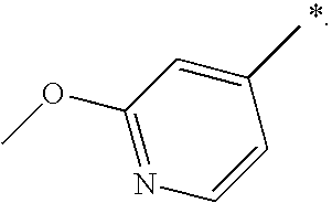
C1(OC)=NC=CC(C)=C1
